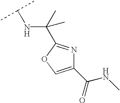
C1(C(NC)=O)=COC(C(NC(C)C)(C)C)=N1
